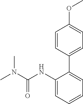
C1=CC(C2=CC=CC=C2NC(N(C)C)=O)=CC=C1OC
